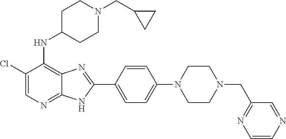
ClC1=CN=C2C(=C1NC1CCN(CC3CC3)CC1)N=C(C1=CC=C(N3CCN(CC4=NC=CN=C4)CC3)C=C1)N2
